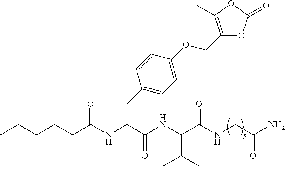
CCCCCC(NC(C(NC(C(NCC(N)=O)=O)C(C)CC)=O)CC1=CC=C(OCC2=C(C)OC(=O)O2)C=C1)=O
